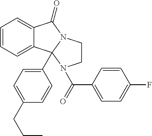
C12=CC=CC=C1C1(C3=CC=C(CCC)C=C3)N(C2=O)CCN1C(C1=CC=C(F)C=C1)=O
